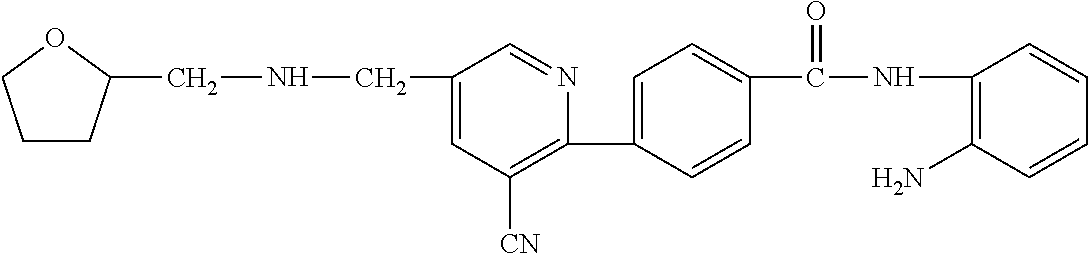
C1=C(CNCC2CCCO2)C=NC(C2=CC=C(C(NC3=C(N)C=CC=C3)=O)C=C2)=C1[CN]
